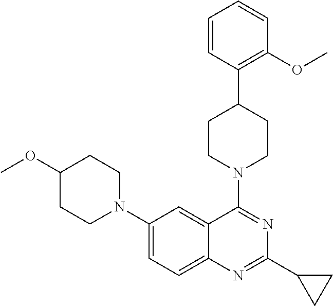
C1(N2CCC(OC)CC2)=CC=C2C(=C1)C(N1CCC(C3=C(OC)C=CC=C3)CC1)=NC(C1CC1)=N2
